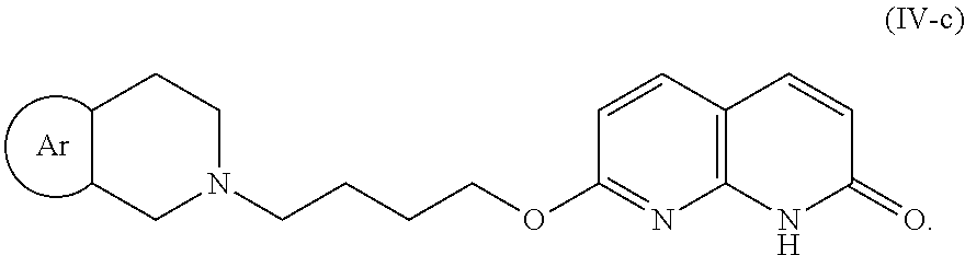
[Ar].C12=C(C=CC(=O)N1)C=CC(OCCCCN1CCCCC1)=N2
